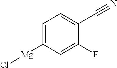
C1([Mg]Cl)=CC=C(C#N)C(F)=C1
